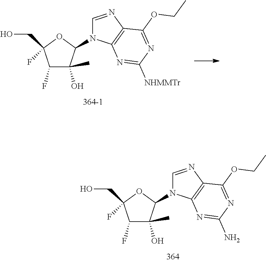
C1(F)C(O)(C)C(N2C=NC3=C2N=C([NHMMTr])N=C3OCC)OC1(F)CO.C1(F)C(O)(C)C(N2C=NC3=C2N=C(N)N=C3OCC)OC1(F)CO
